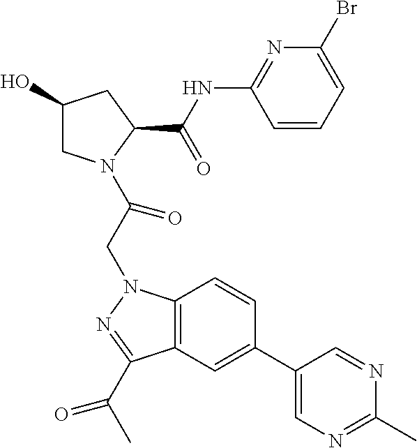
C1(O)CN(C(CN2C3=C(C(C(C)=O)=N2)C=C(C2=CN=C(C)N=C2)C=C3)=O)C(C(NC2=NC(Br)=CC=C2)=O)C1
